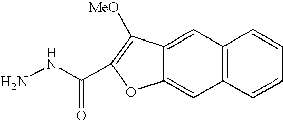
NNC(=O)C1=C([MeO])C2=CC3=C(C=C2O1)C=CC=C3
